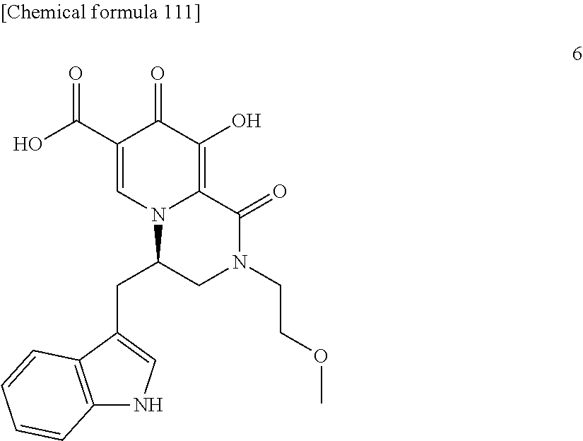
C1(C(O)=O)=CN2C(=C(O)C1=O)C(=O)N(CCOC)CC2CC1=CNC2=C1C=CC=C2
